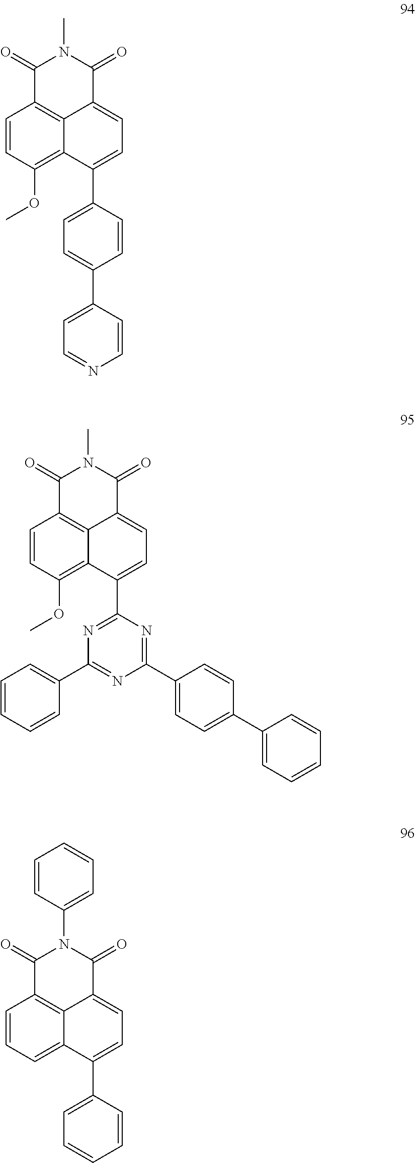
C1=CC(OC)=C2C3=C1C(=O)N(C)C(=O)C3=CC=C2C1=CC=C(C2=CC=NC=C2)C=C1.C1=CC(OC)=C2C3=C1C(=O)N(C)C(=O)C3=CC=C2C1=NC(C2=CC=CC=C2)=NC(C2=CC=C(C3=CC=CC=C3)C=C2)=N1.C1=CC=C2C3=C1C(=O)N(C1=CC=CC=C1)C(=O)C3=CC=C2C1=CC=CC=C1
